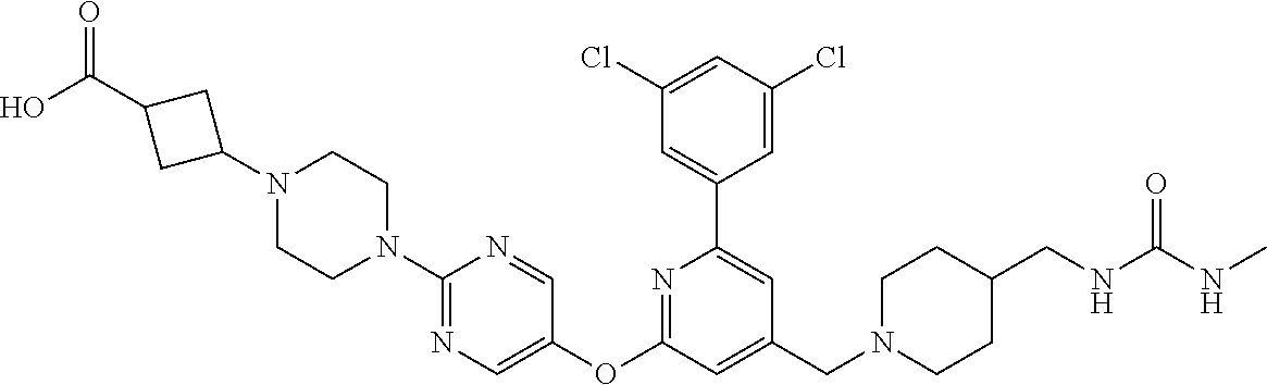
C1(Cl)=CC(Cl)=CC(C2=CC(CN3CCC(CNC(NC)=O)CC3)=CC(OC3=CN=C(N4CCN(C5CC(C(O)=O)C5)CC4)N=C3)=N2)=C1
